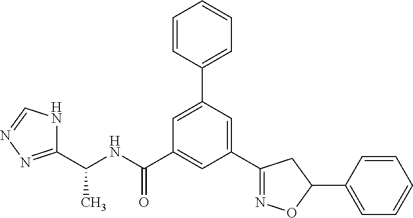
C1(C(NC(C2=CC(C3=NOC(C4=CC=CC=C4)C3)=CC(C3=CC=CC=C3)=C2)=O)C)=NN=CN1
